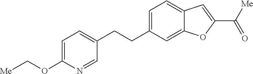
C1=C(OC[Me])N=CC(CCC2=CC=C3C(=C2)OC(C([Me])=O)=C3)=C1
